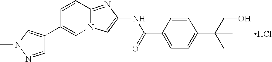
C1(C2=CN3C(=NC(NC(=O)C4=CC=C(C(C)(C)CO)C=C4)=C3)C=C2)=CN(C)N=C1.Cl
